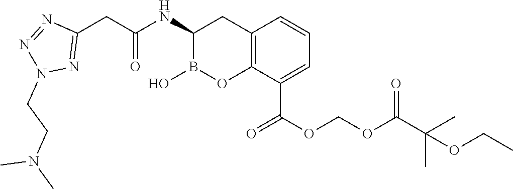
C12=C(C(C(OCOC(C(C)(C)OCC)=O)=O)=CC=C1)OB(O)C(NC(CC1=NN(CCN(C)C)N=N1)=O)C2
